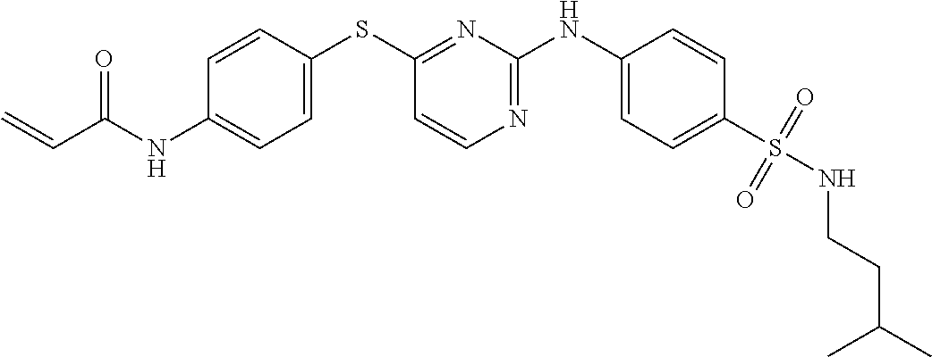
C1(NC(C=C)=O)=CC=C(SC2=NC(NC3=CC=C(S(=O)(=O)NCCC(C)C)C=C3)=NC=C2)C=C1
